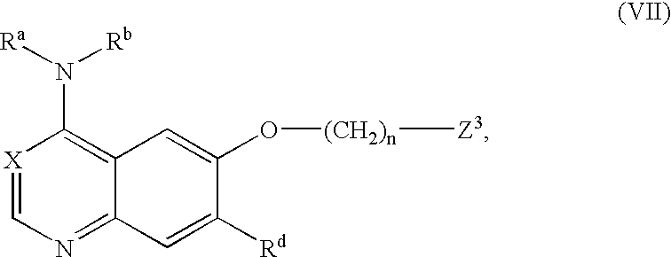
[X]1=CN=C2C(=C1N([Ra])[Rb])C=C(O[(CH2)n][Z3])C([Rd])=C2
